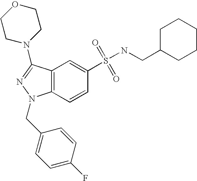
C1(S(NCC2CCCCC2)(=O)=O)=CC2=C(C=C1)N(CC1=CC=C(F)C=C1)N=C2N1CCOCC1
